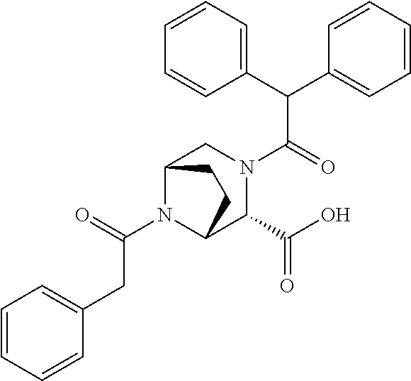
C(N1C2C(C(O)=O)N(C(C(C3=CC=CC=C3)C3=CC=CC=C3)=O)CC1CC2)(=O)CC1=CC=CC=C1
